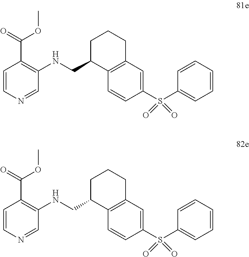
C1=CC(S(C2=CC=CC=C2)(=O)=O)=CC2=C1C(CNC1=C(C(OC)=O)C=CN=C1)CCC2.C1=CC(S(C2=CC=CC=C2)(=O)=O)=CC2=C1C(CNC1=C(C(OC)=O)C=CN=C1)CCC2
